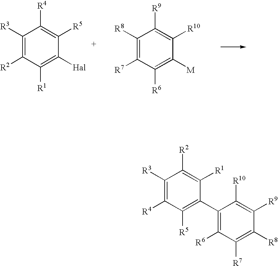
C1([R3])=C([R2])C([R1])=C([Hal])C([R5])=C1[R4].C1([R8])=C([R7])C([R6])=C([M])C([R10])=C1[R9].C1([R3])=C([R4])C([R5])=C(C2=C([R6])C([R7])=C([R8])C([R9])=C2[R10])C([R1])=C1[R2]
